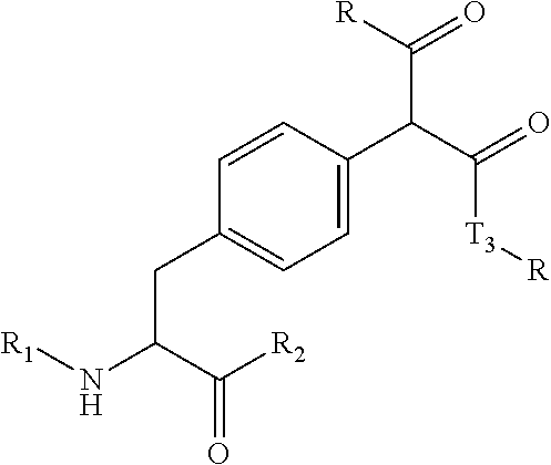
C(=O)(C(N[R1])CC1=CC=C(C(C(=O)[T3][R])C(=O)[R])C=C1)[R2]
